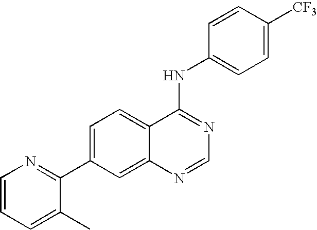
C1=CC=C(C)C(C2=CC=C3C(=C2)N=CN=C3NC2=CC=C([CF3])C=C2)=N1
